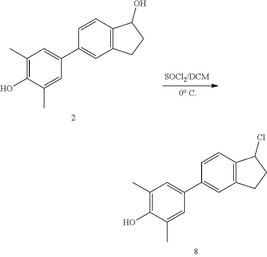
C1(C)=C(O)C(C)=CC(C2=CC3=C(C=C2)C(O)CC3)=C1.C1(C)=C(O)C(C)=CC(C2=CC3=C(C=C2)C(Cl)CC3)=C1
